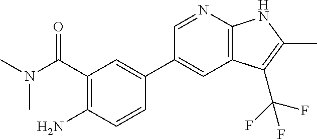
CN(C(=O)C1=C(N)C=CC(C2=CC3=C(N=C2)NC(C)=C3C(F)(F)F)=C1)C
